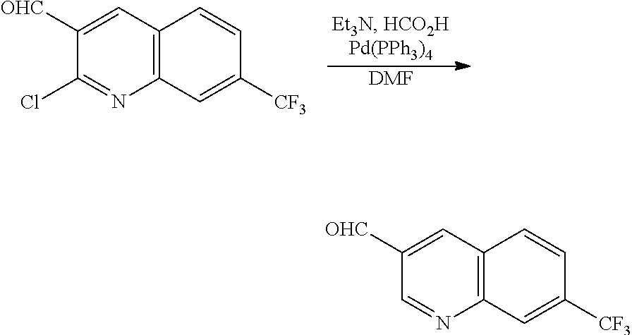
[DMF].C12=C(C=C([OHC])C(Cl)=N1)C=CC([CF3])=C2.C12=C(C=C([OHC])C=N1)C=CC([CF3])=C2
